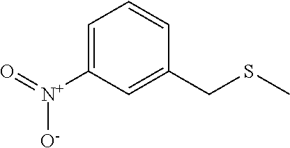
C1=C([N+](=O)[O-])C=C(CSC)C=C1
